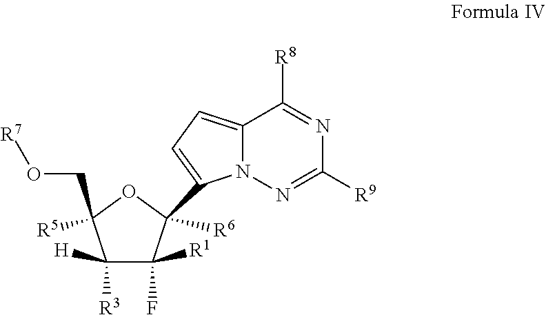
C12=CC=C(C3([R6])C([R1])(F)C([H])([R3])C(CO[R7])([R5])O3)N1N=C([R9])N=C2[R8]
